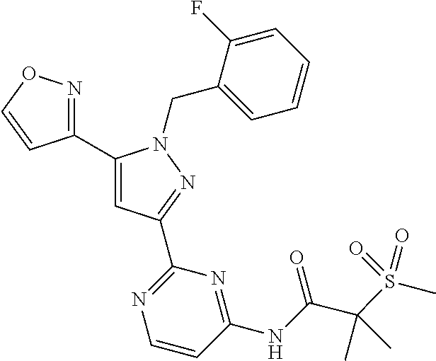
C1(C2=NOC=C2)=CC(C2=NC=CC(NC(=O)C(S(C)(=O)=O)(C)C)=N2)=NN1CC1=CC=CC=C1F
